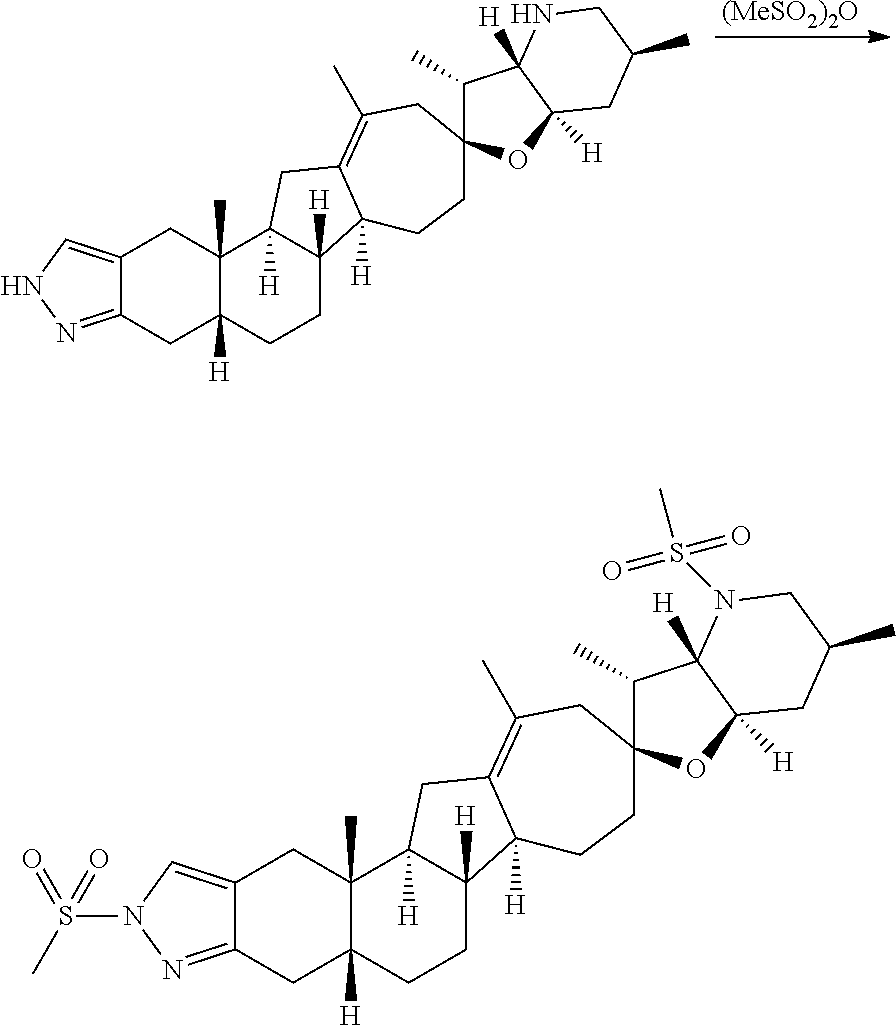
C12=CNN=C1CC1([H])C(C)(C2)C2([H])C([H])(CC1)C1([H])C(=C(C)CC3(CC1)C(C)C1([H])C([H])(O3)CC(C)CN1)C2.[(MeSO2)2O].C12=CN(S(C)(=O)=O)N=C1CC1([H])C(C)(C2)C2([H])C([H])(CC1)C1([H])C(=C(C)CC3(CC1)C(C)C1([H])C([H])(O3)CC(C)CN1S(C)(=O)=O)C2
